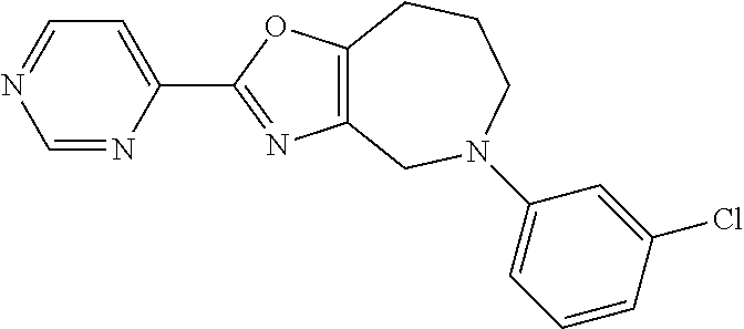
N1=CC=C(C2=NC3=C(O2)CCCN(C2=CC=CC(Cl)=C2)C3)N=C1
